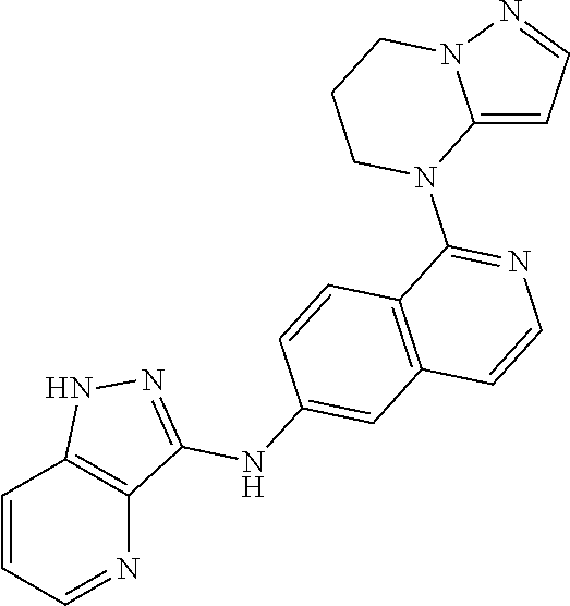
C1=CC=NC2=C1NN=C2NC1=CC2=C(C=C1)C(N1C3=CC=NN3CCC1)=NC=C2
